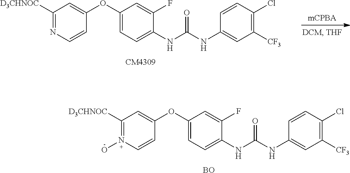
C1(OC2=CC([D3CHNOC])=NC=C2)=CC=C(NC(NC2=CC([CF3])=C(Cl)C=C2)=O)C(F)=C1.C1(OC2=CC([D3CHNOC])=N(O)C=C2)=CC=C(NC(NC2=CC([CF3])=C(Cl)C=C2)=O)C(F)=C1.[BO]
